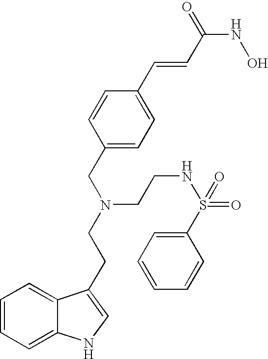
C1=CC=C2C(=C1)C(CCN(CCNS(C1=CC=CC=C1)(=O)=O)CC1=CC=C(C=CC(NO)=O)C=C1)=CN2
